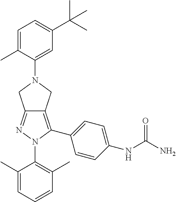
C1(C)=CC=CC(C)=C1N1C(C2=CC=C(NC(N)=O)C=C2)=C2C(=N1)CN(C1=CC(C(C)(C)C)=CC=C1C)C2
